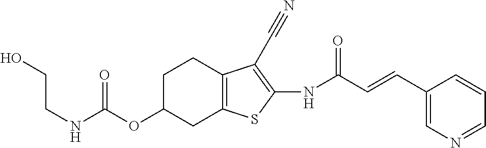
C(NC(OC1CC2=C(CC1)C(C#N)=C(NC(C=CC1=CN=CC=C1)=O)S2)=O)CO
